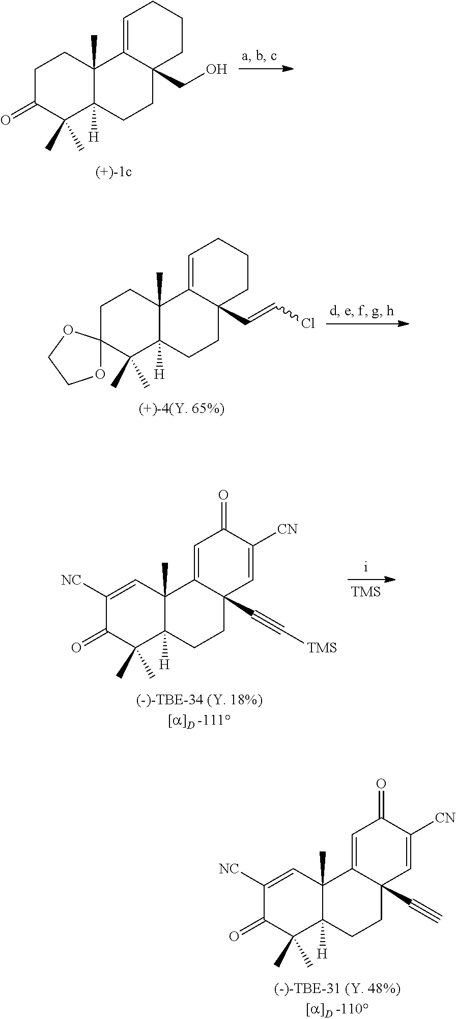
C1([NC])=CC2(C)C([H])(C(C)(C)C1=O)CCC1(C#C)C2=CC(=O)C([CN])=C1.C1C(=O)C(C)(C)C2([H])C(C)(C1)C1=CCCCC1(CO)CC2.C1CC2(C)C([H])(C(C)(C)C13OCCO3)CCC1(C=CCl)C2=CCCC1.C1([NC])=CC2(C)C([H])(C(C)(C)C1=O)CCC1(C#C[TMS])C2=CC(=O)C([CN])=C1
